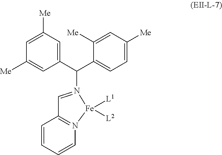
C1=N(C(C2=CC([Me])=CC([Me])=C2)C2=CC=C([Me])C=C2[Me])[Fe]([L1])([L2])N2=C1C=CC=C2
